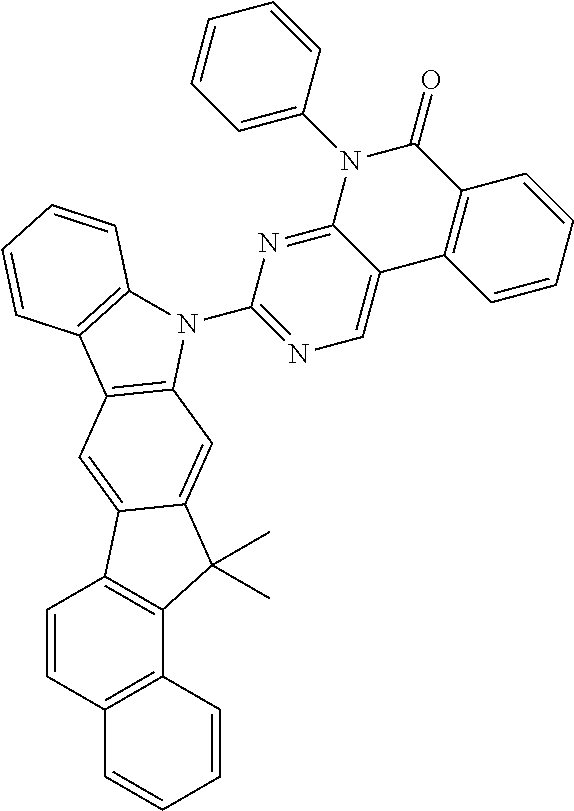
C1=CC2=C(C3=C1C1=CC4=C(C=C1C3(C)C)N(C1=NC=C3C(=N1)N(C1=CC=CC=C1)C(=O)C1=C3C=CC=C1)C1=C4C=CC=C1)C=CC=C2
